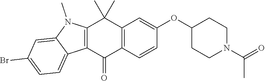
C12=C(C=CC(OC3CCN(C(=O)C)CC3)=C1)C(=O)C1=C(C2(C)C)N(C)C2=CC(Br)=CC=C12
